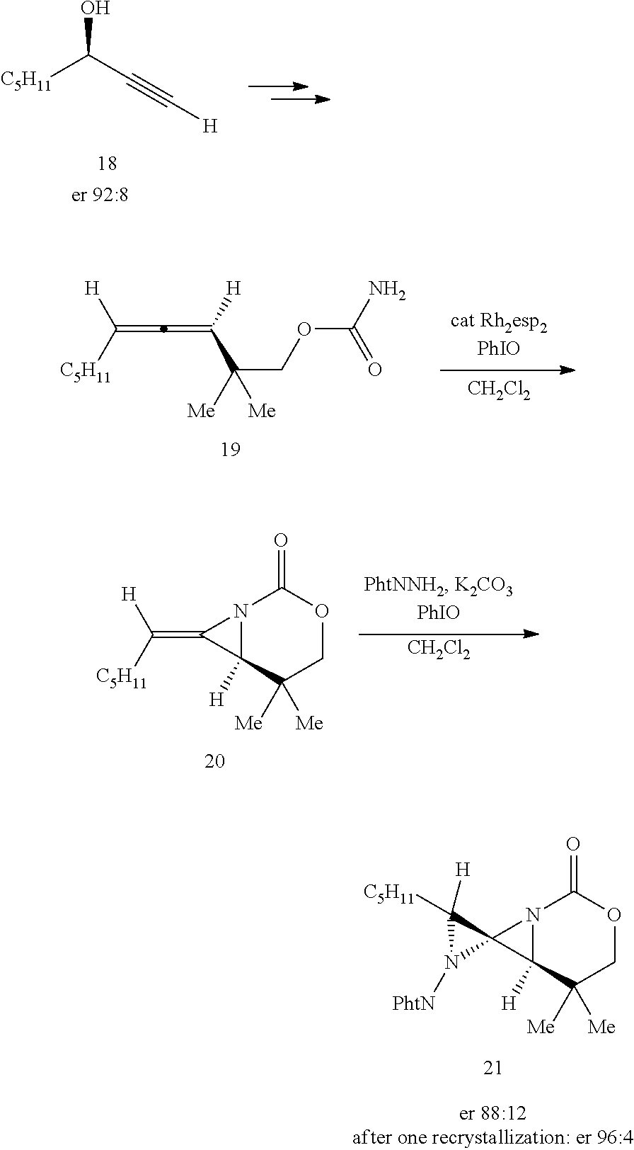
C(=C=C(C(COC(N)=O)([Me])[Me])[H])([H])[C5H11].[CH2Cl2].N12C([H])(C([Me])([Me])COC1=O)C2=C([C5H11])[H].[CH2Cl2].N12C([H])(C([Me])([Me])COC1=O)C21C([C5H11])([H])N1[PhtN].OC(C#C[H])[C5H11]
